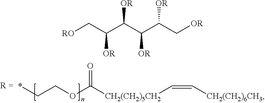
*CCOC([CH2(CH2)5CH2]C=C[CH2(CH2)6CH3])=O.[RO]CC(C(C(C(C[OR])[OR])[OR])[OR])[OR]
